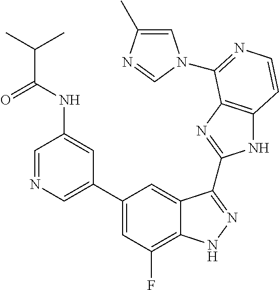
C1=C(C2=CC(F)=C3C(=C2)C(C2=NC4=C(N2)C=CN=C4N2C=C(C)N=C2)=NN3)C=C(NC(=O)C(C)C)C=N1
